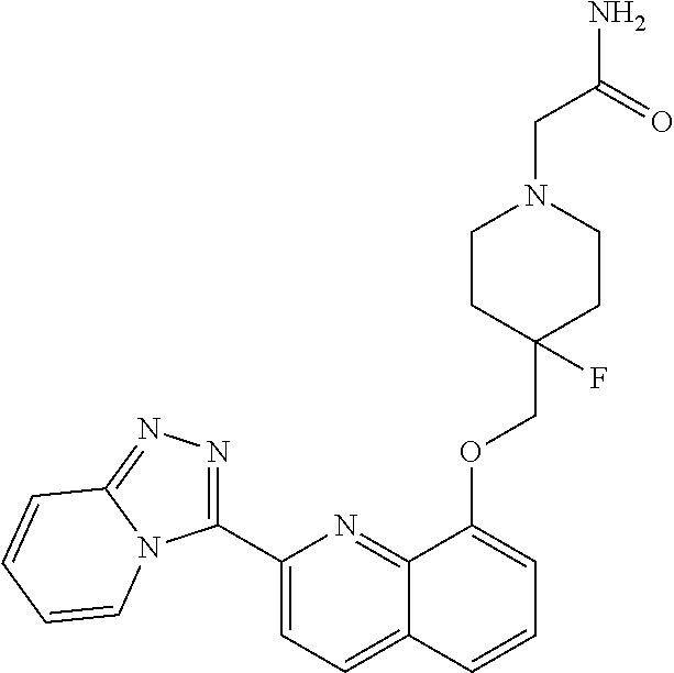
C1(C2=NN=C3N2C=CC=C3)=CC=C2C(=N1)C(OCC1(F)CCN(CC(N)=O)CC1)=CC=C2
